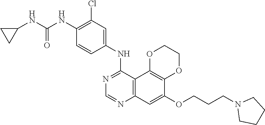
C12=C(C3=C(C=C1OCCCN1CCCC1)N=CN=C3NC1=CC(Cl)=C(NC(NC3CC3)=O)C=C1)OCCO2
